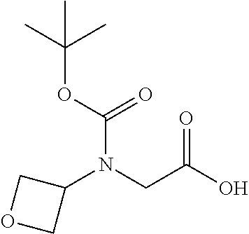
C1(N(CC(O)=O)C(OC(C)(C)C)=O)COC1
